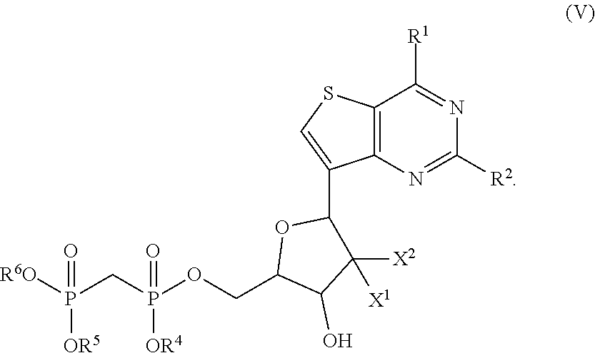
C12=C(N=C([R2])N=C1[R1])C(C1C([X2])([X1])C(O)C(COP(CP([R6O])([OR5])=O)([OR4])=O)O1)=CS2
